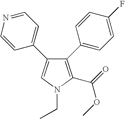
C1(C2=CC=C(F)C=C2)=C(C(=O)OC)N(CC)C=C1C1=CC=NC=C1
